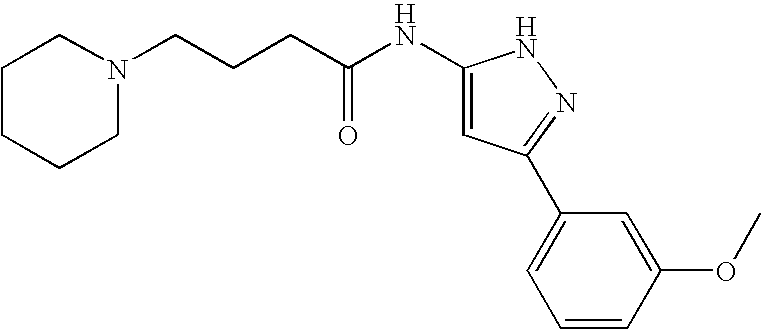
C(CCC(NC1=CC(C2=CC=CC(OC)=C2)=NN1)=O)N1CCCCC1
